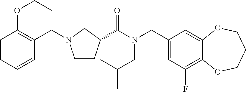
C1(CN(C(=O)C2CCN(CC3=C(OCC)C=CC=C3)C2)CC(C)C)=CC(F)=C2C(=C1)OCCCO2
